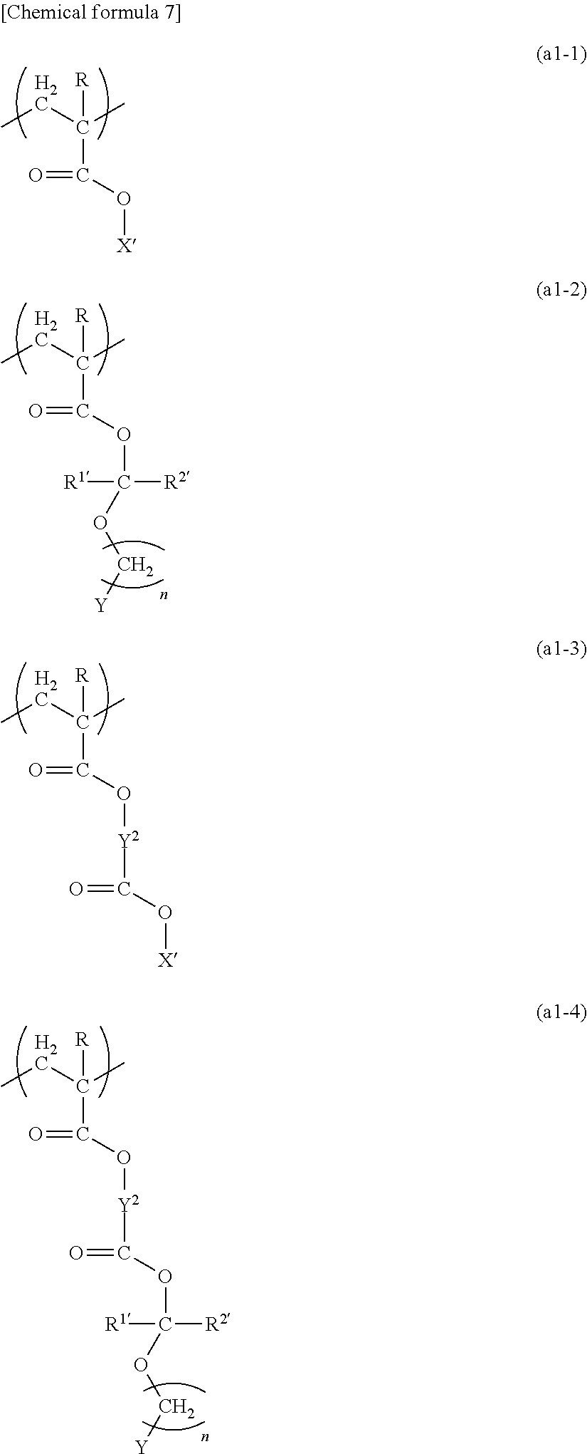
CCC(C)([R])C(O[X])=O.CCC(C)([R])C(OC(OC[Y])([R1])[R2])=O.CCC(C)([R])C(O[Y2]C(O[X])=O)=O.CCC(C)([R])C(O[Y2]C(OC(OC[Y])([R1])[R2])=O)=O
